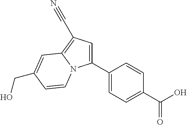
C1(C2=CC=C(C(O)=O)C=C2)=CC(C#N)=C2N1C=CC(CO)=C2
